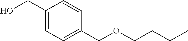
C1(CO)=CC=C(COCCCC)C=C1
